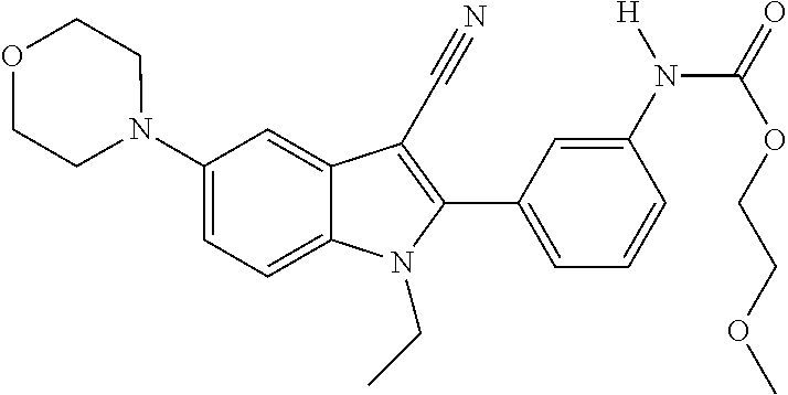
C1=C2C(=CC(N3CCOCC3)=C1)C(C#N)=C(C1=CC=CC(N(C(OCCOC)=O)[H])=C1)N2CC
